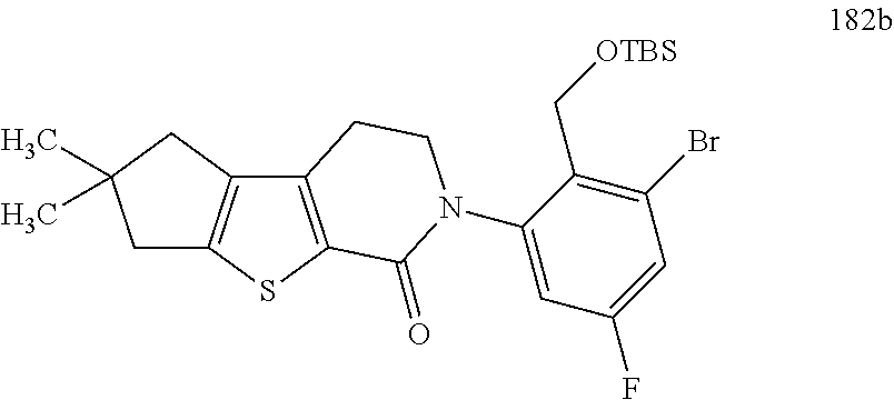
C12=C(SC3=C1CC(C)(C)C3)C(=O)N(C1=CC(F)=CC(Br)=C1C[OTBS])CC2
